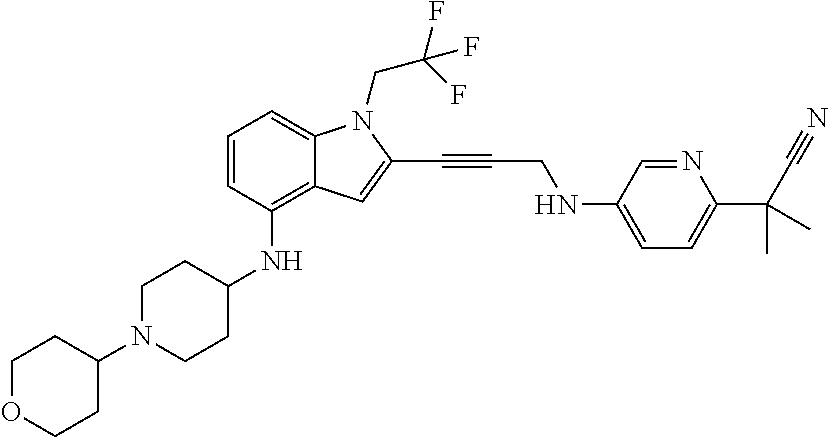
C1=CC(NC2CCN(C3CCOCC3)CC2)=C2C(=C1)N(CC(F)(F)F)C(C#CCNC1=CC=C(C(C#N)(C)C)N=C1)=C2
